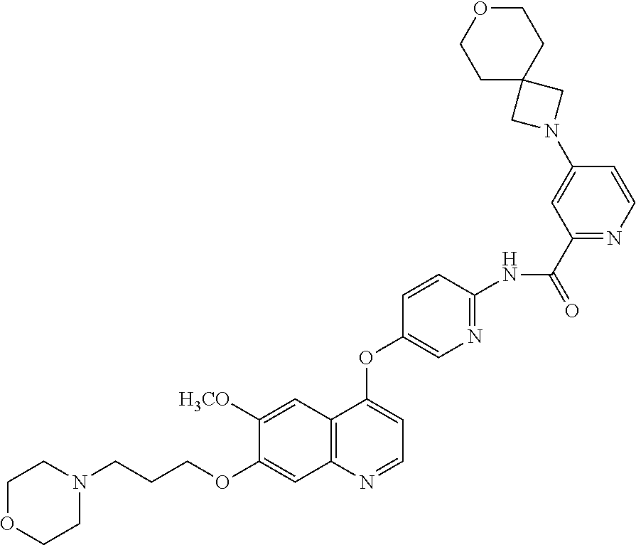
C1OCCN(CCCOC2=CC3=C(C=C2[H3CO])C(OC2=CN=C(NC(C4=NC=CC(N5CC6(CCOCC6)C5)=C4)=O)C=C2)=CC=N3)C1
